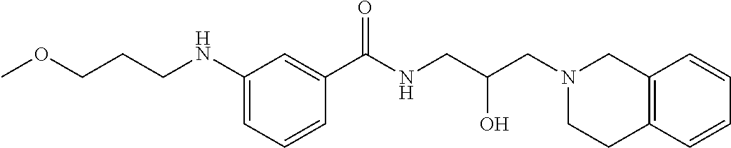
C1(NCCCOC)=CC=CC(C(NCC(CN2CC3=C(CC2)C=CC=C3)O)=O)=C1
